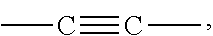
CC#CC
